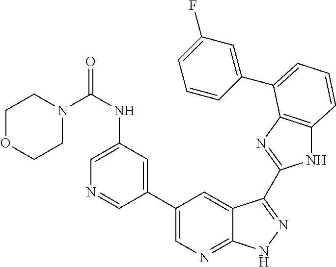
C1(C2=CN=C3C(=C2)C(C2=NC4=C(N2)C=CC=C4C2=CC(F)=CC=C2)=NN3)=CC(NC(N2CCOCC2)=O)=CN=C1
